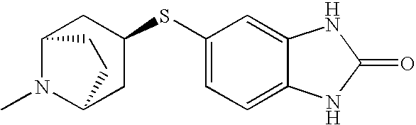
C12N(C)C(CC(SC3=CC=C4C(=C3)NC(=O)N4)C1)CC2
